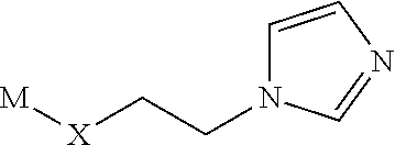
[M][X]CCN1C=CN=C1
